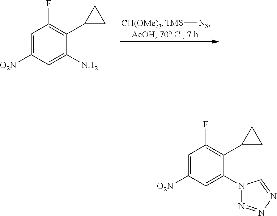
C1=C([O2N])C=C(N)C(C2CC2)=C1F.[TMS][N3].C1=C([O2N])C=C(N2N=NN=C2)C(C2CC2)=C1F
